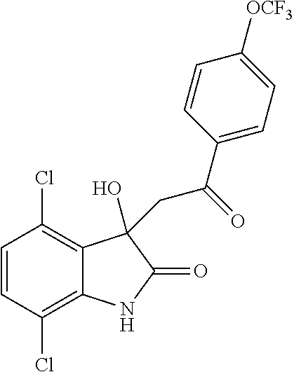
C1=CC(Cl)=C2C(=C1Cl)C(O)(CC(C1=CC=C([OCF3])C=C1)=O)C(=O)N2
